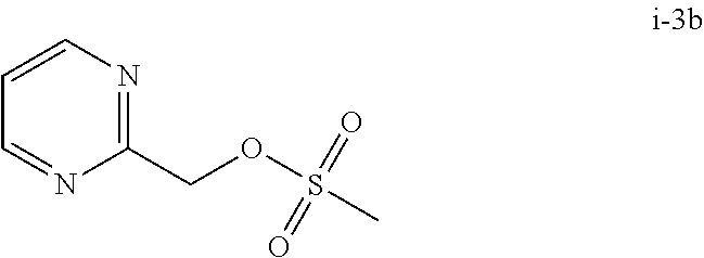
C1=CN=C(COS(=O)(=O)C)N=C1
